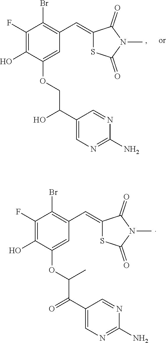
C1(F)=C(O)C(OCC(C2=CN=C(N)N=C2)O)=CC(C=C2SC(=O)N(C)C2=O)=C1Br.C1(F)=C(O)C(OC(C(C2=CN=C(N)N=C2)=O)C)=CC(C=C2SC(=O)N(C)C2=O)=C1Br
